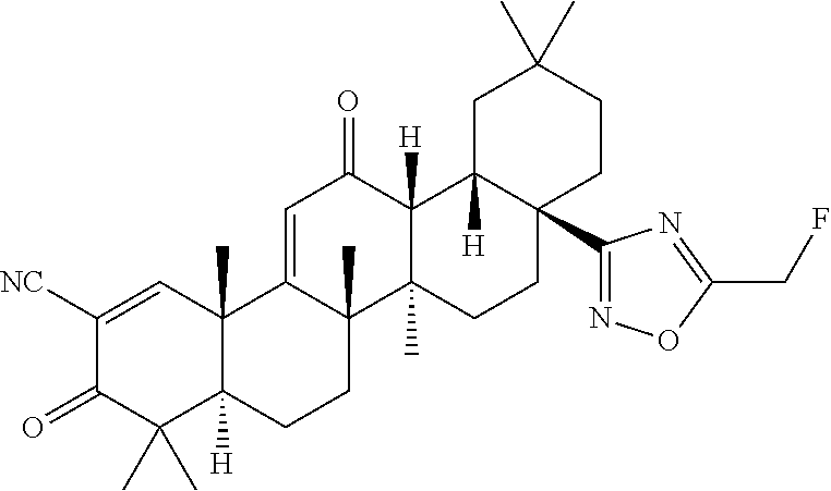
C12(C)C([H])(CCC3(C)C1=CC(=O)C1([H])C3(C)CCC3(C4=NOC(CF)=N4)C1([H])CC(C)(C)CC3)C(C)(C)C(=O)C([NC])=C2
